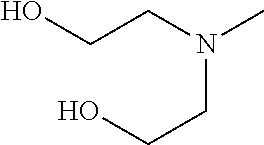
OCCN(C)CCO
